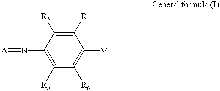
[A]=NC1=C([R5])C([R6])=C([M])C([R4])=C1[R3]
